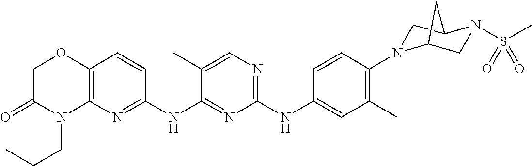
C1(NC2=CC(C)=C(N3CC4N(S(C)(=O)=O)CC3C4)C=C2)=NC=C(C)C(NC2=NC3=C(C=C2)OCC(=O)N3CCC)=N1
